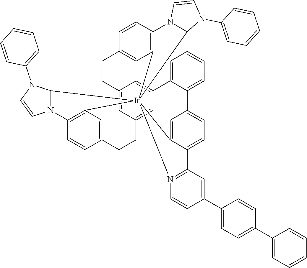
C12=CC3=CC(=C1)C1=CC=CC=C1C1=CC=C4C(=C1)[Ir]15(C6=C(C=CC(=C6)CC3)N3C1N(C1=CC=CC=C1)C=C3)(C1=C(C=CC(=C1)CC2)N1C5N(C2=CC=CC=C2)C=C1)N1=C4C=C(C2=CC=C(C3=CC=CC=C3)C=C2)C=C1
